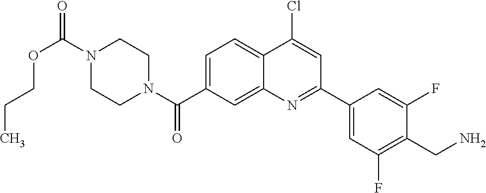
N1(C(OCCC)=O)CCN(C(=O)C2=CC=C3C(=C2)N=C(C2=CC(F)=C(CN)C(F)=C2)C=C3Cl)CC1
